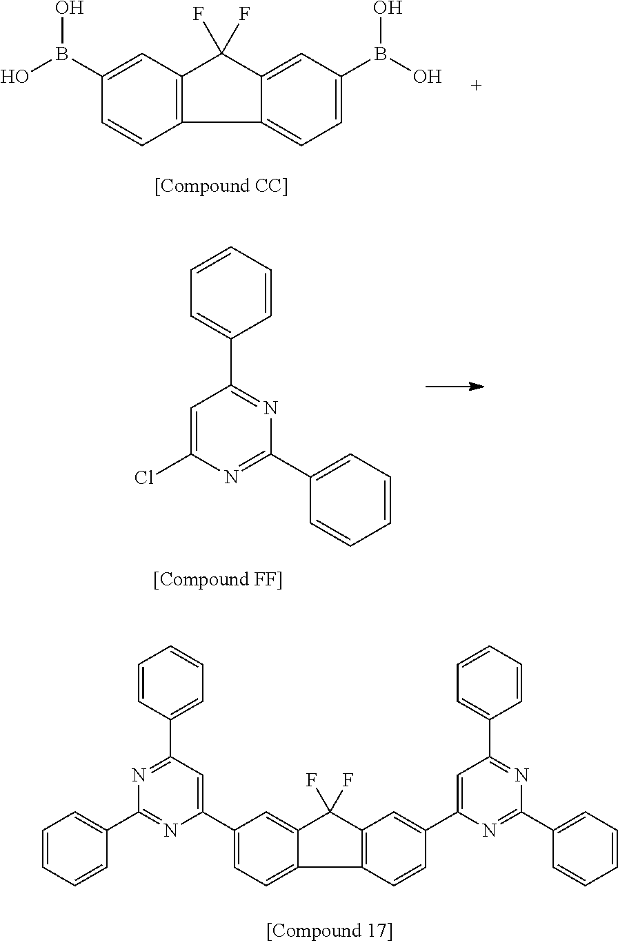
C12=CC=C(B(O)O)C=C1C(F)(F)C1=C2C=CC(B(O)O)=C1.C1=CC=CC=C1C1=NC(C2=CC=CC=C2)=NC(Cl)=C1.C12=C(C(F)(F)C3=CC(C4=CC(C5=CC=CC=C5)=NC(C5=CC=CC=C5)=N4)=CC=C13)C=C(C1=CC(C3=CC=CC=C3)=NC(C3=CC=CC=C3)=N1)C=C2
